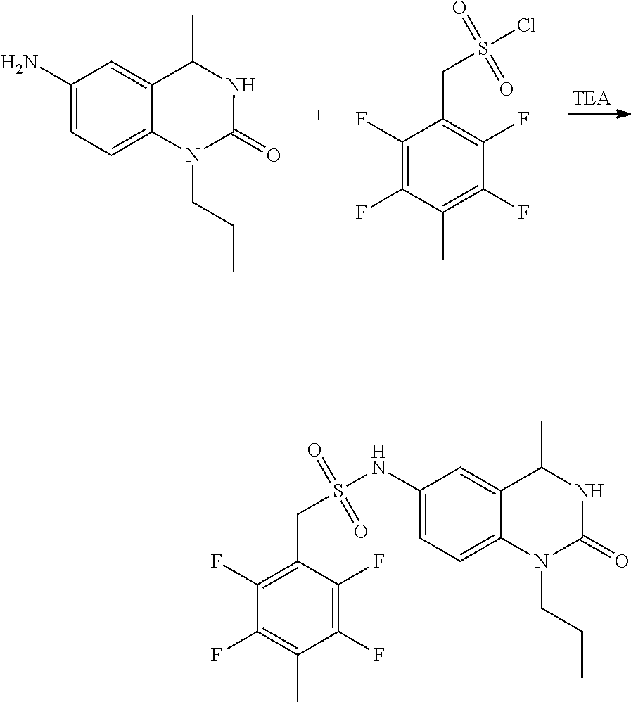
C1(N)=CC=C2C(=C1)C(C)NC(=O)N2CCC.C1(F)=C(F)C(C)=C(F)C(F)=C1CS(Cl)(=O)=O.C1(NS(CC2=C(F)C(F)=C(C)C(F)=C2F)(=O)=O)=CC=C2C(=C1)C(C)NC(=O)N2CCC
